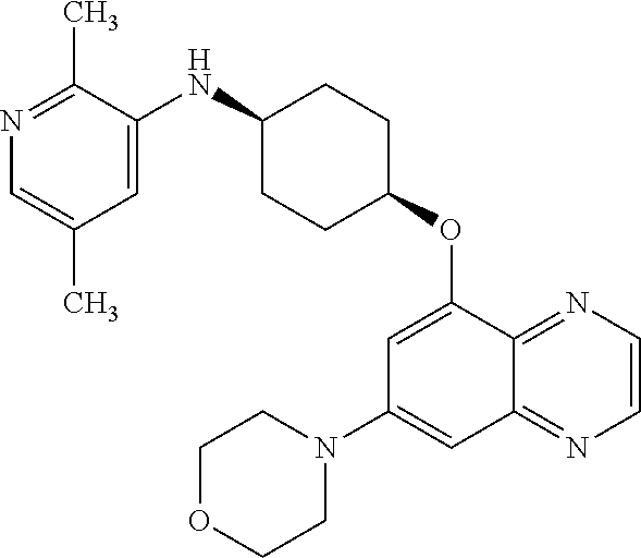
N1=C(C)C(NC2CCC(OC3=CC(N4CCOCC4)=CC4=NC=CN=C34)CC2)=CC(C)=C1
